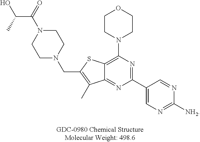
C1N(C(C(C)O)=O)CCN(CC2=C(C)C3=NC(C4=CN=C([NH2])N=C4)=NC(N4CCOCC4)=C3S2)C1
